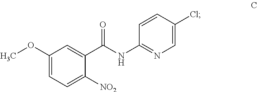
COC1=CC=C([NO2])C(C(NC2=NC=C(Cl)C=C2)=O)=C1
